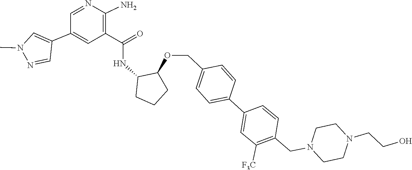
C1CN(CC2=C([F3C])C=C(C3=CC=C(COC4C(NC(C5=C(N)N=CC(C6=CN(C)N=C6)=C5)=O)CCC4)C=C3)C=C2)CCN1CCO
